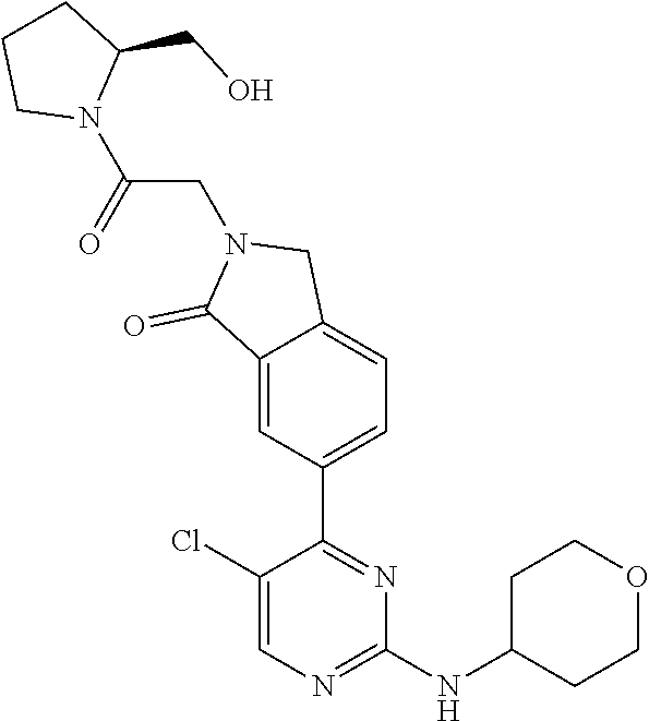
C1(Cl)=CN=C(NC2CCOCC2)N=C1C1=CC=C2C(=C1)C(=O)N(CC(=O)N1C(CO)CCC1)C2
